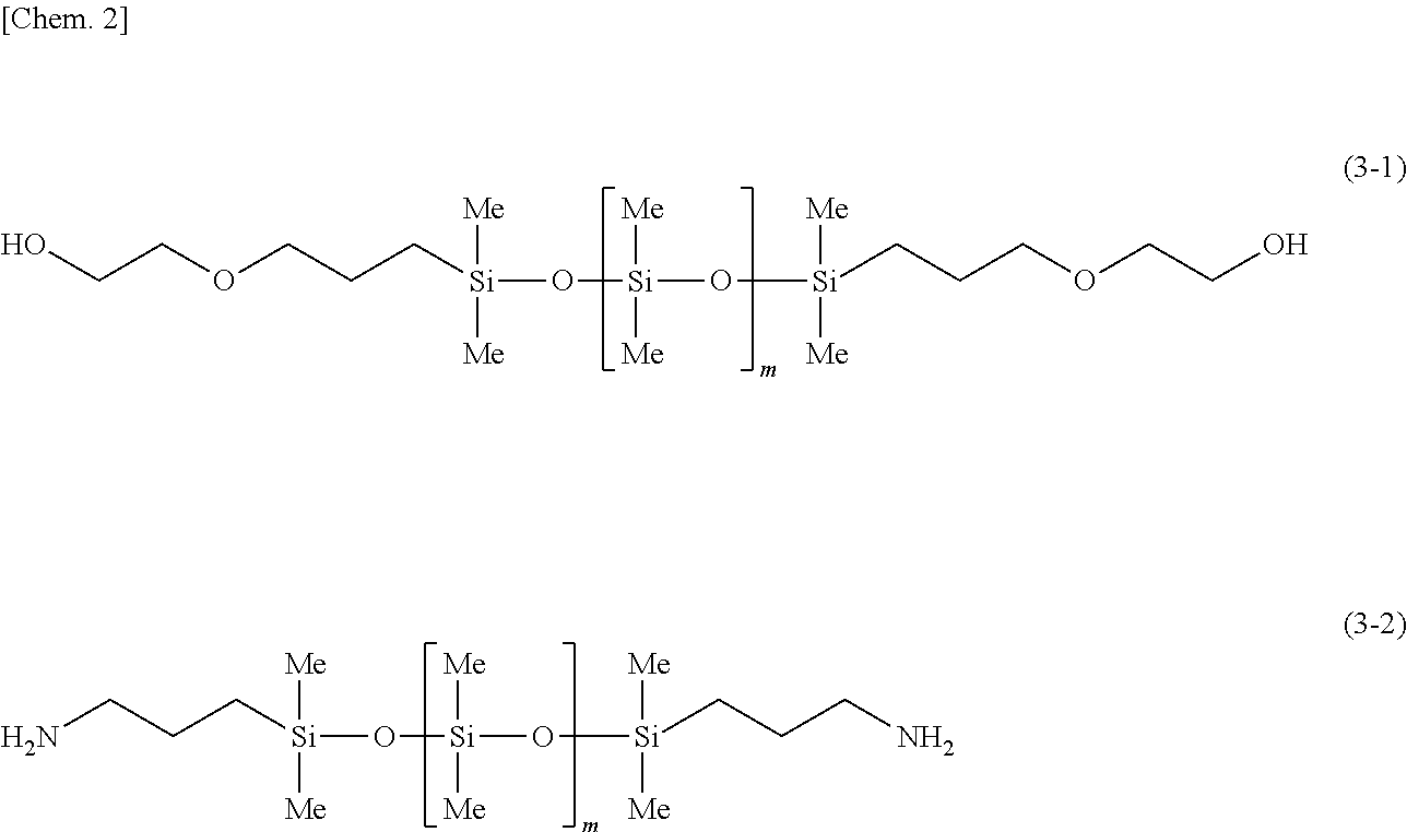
OCCOCCC[Si](O[Si](O[Si]([Me])([Me])CCCOCCO)([Me])[Me])([Me])[Me].NCCC[Si](O[Si](O[Si]([Me])([Me])CCCN)([Me])[Me])([Me])[Me]
